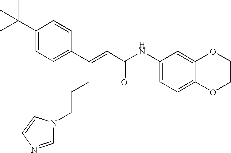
N(C(C=C(C1=CC=C(C(C)(C)C)C=C1)CCCN1C=NC=C1)=O)C1=CC=C2C(=C1)OCCO2
